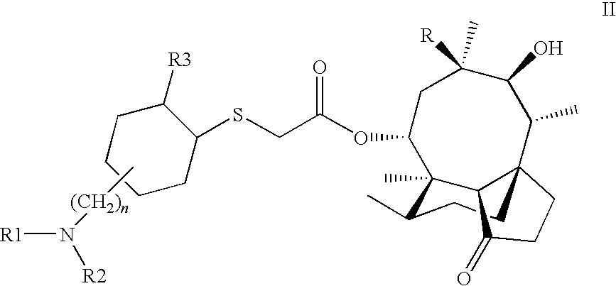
C[(CH2)n]N([R2])[R1].S(CC(=O)OC1CC(C)([R])C(O)C(C)C23C(C1(C)C(C)CC2)C(=O)CC3)C1C([R3])CCCC1
